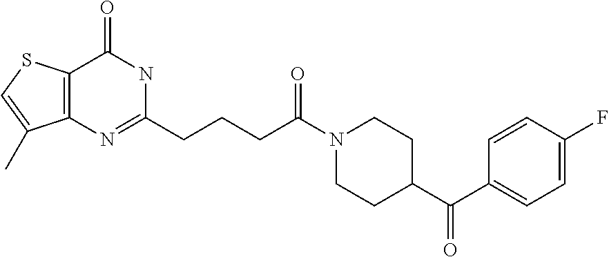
C12=C(N=C(CCCC(N3CCC(C(C4=CC=C(F)C=C4)=O)CC3)=O)NC1=O)C(C)=CS2
